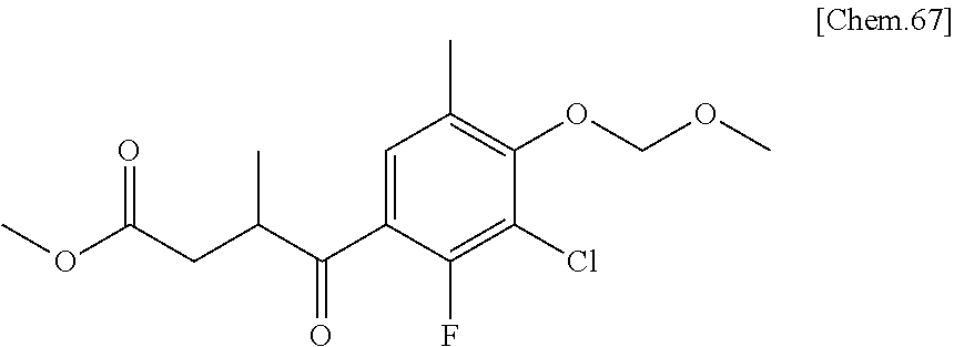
C1(C(C(CC(OC)=O)C)=O)=CC(C)=C(OCOC)C(Cl)=C1F
